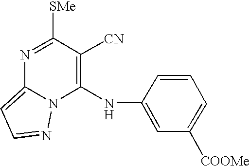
C1(NC2=CC([COOMe])=CC=C2)=C([CN])C([SMe])=NC2=CC=NN12
